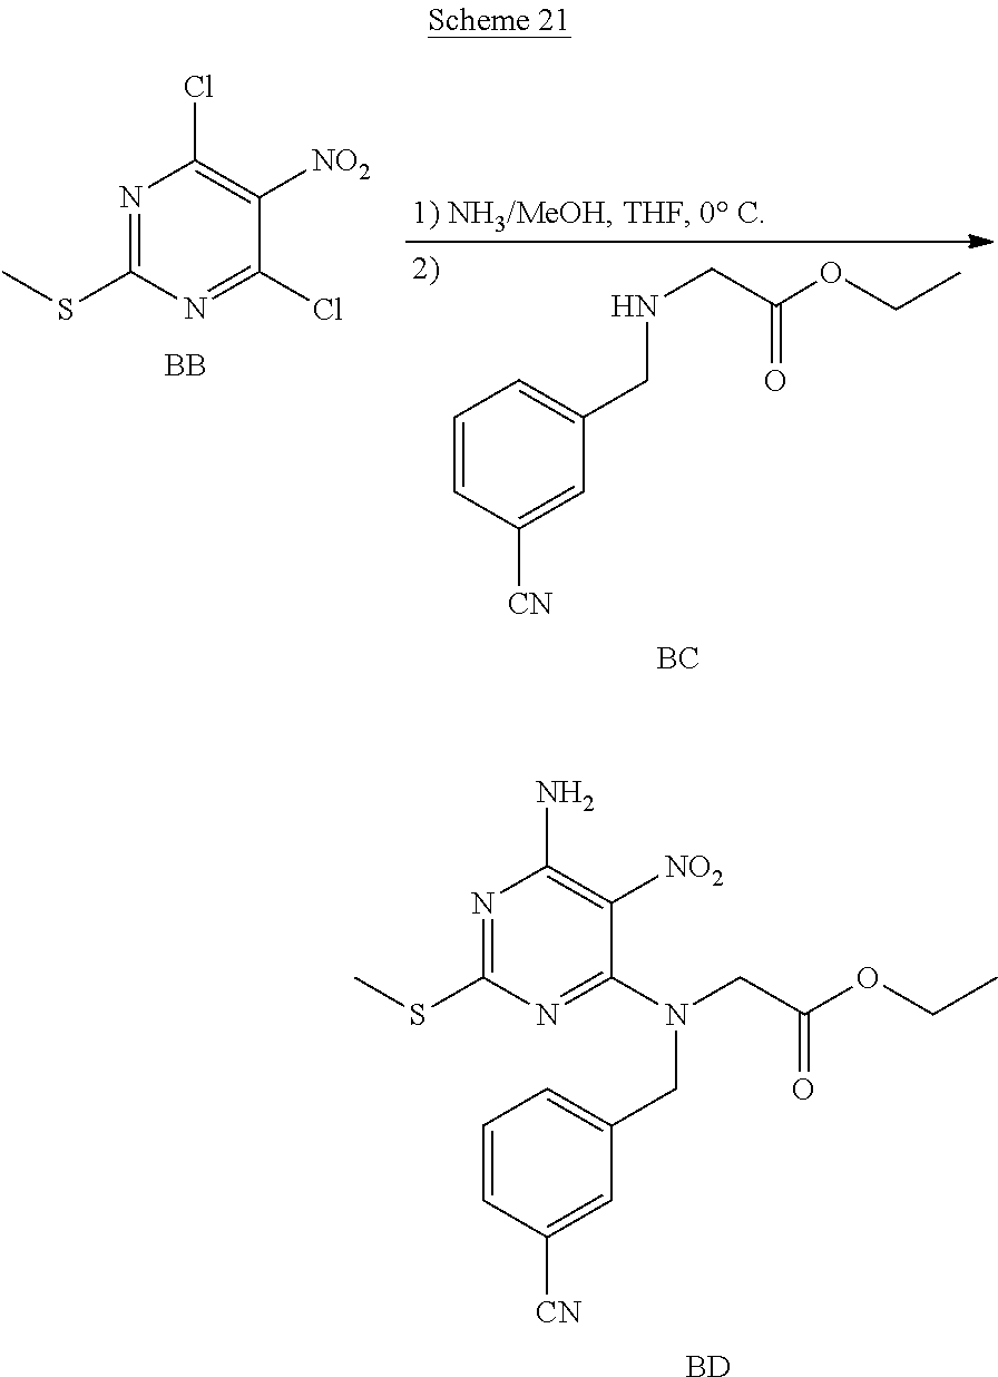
N(CC(OCC)=O)CC1=CC=CC([CN])=C1.N1=C(SC)N=C(Cl)C([NO2])=C1Cl.[BB].[BC].[BD].C(C(OCC)=O)N(CC1=CC=CC([CN])=C1)C1=NC(SC)=NC(N)=C1[NO2]
